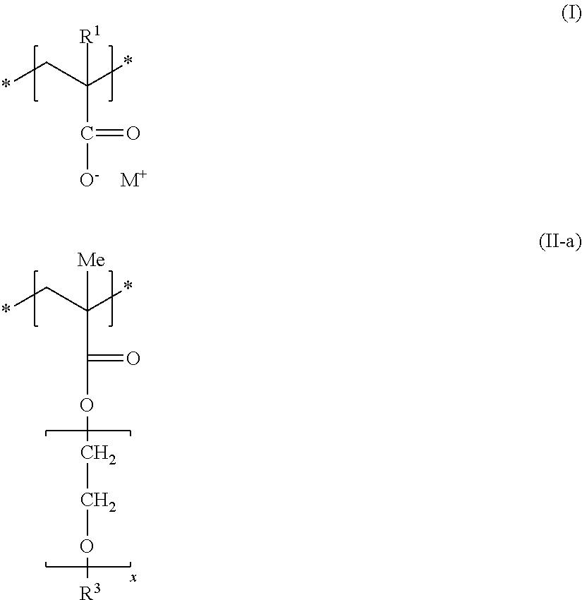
C(C([O-])=O)(C*)(*)[R1].[M+].C(C(OCCO[R3])=O)(C*)(*)[Me]
